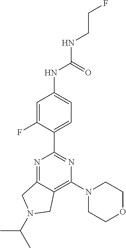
C1=C(F)C(C2=NC(N3CCOCC3)=C3C(=N2)CN(C(C)C)C3)=CC=C1NC(=O)NCCF
